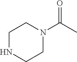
C1NCCN(C(C)=O)C1
